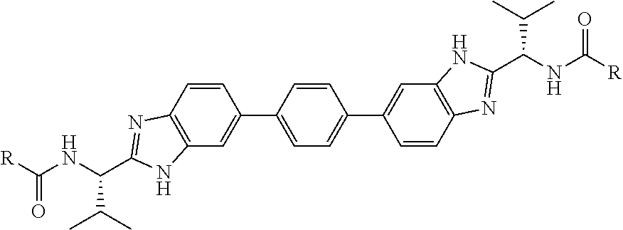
C(NC([R])=O)(C(C)C)C1=NC2=C(C=C(C3=CC=C(C4=CC5=C(C=C4)N=C(C(NC([R])=O)C(C)C)N5)C=C3)C=C2)N1
